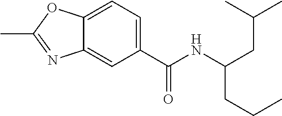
C1=C(C(NC(CC(C)C)CCC)=O)C=C2C(=C1)OC(C)=N2
